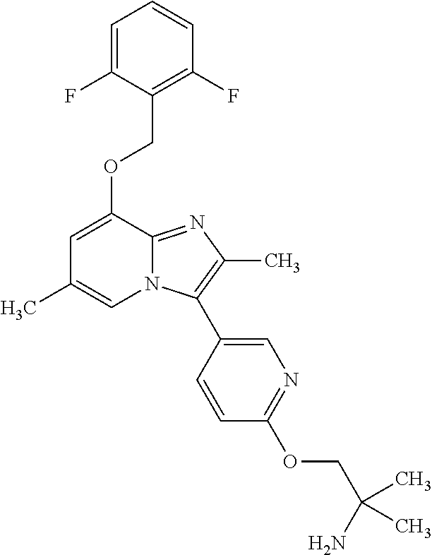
C1=C(F)C(COC2=CC(C)=CN3C2=NC(C)=C3C2=CN=C(OCC(N)(C)C)C=C2)=C(F)C=C1
